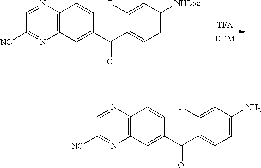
[DCM].[TFA].C1([NC])=NC2=C(N=C1)C=CC(C(C1=CC=C([NHBoc])C=C1F)=O)=C2.C1([NC])=NC2=C(N=C1)C=CC(C(C1=CC=C(N)C=C1F)=O)=C2
